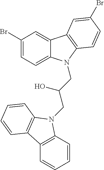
C1(Br)=CC=C2C(=C1)C1=C(N2CC(CN2C3=C(C=CC=C3)C3=C2C=CC=C3)O)C=CC(Br)=C1
